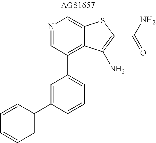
N1=CC(C2=CC=CC(C3=CC=CC=C3)=C2)=C2C(=C1)SC(C(N)=O)=C2N
